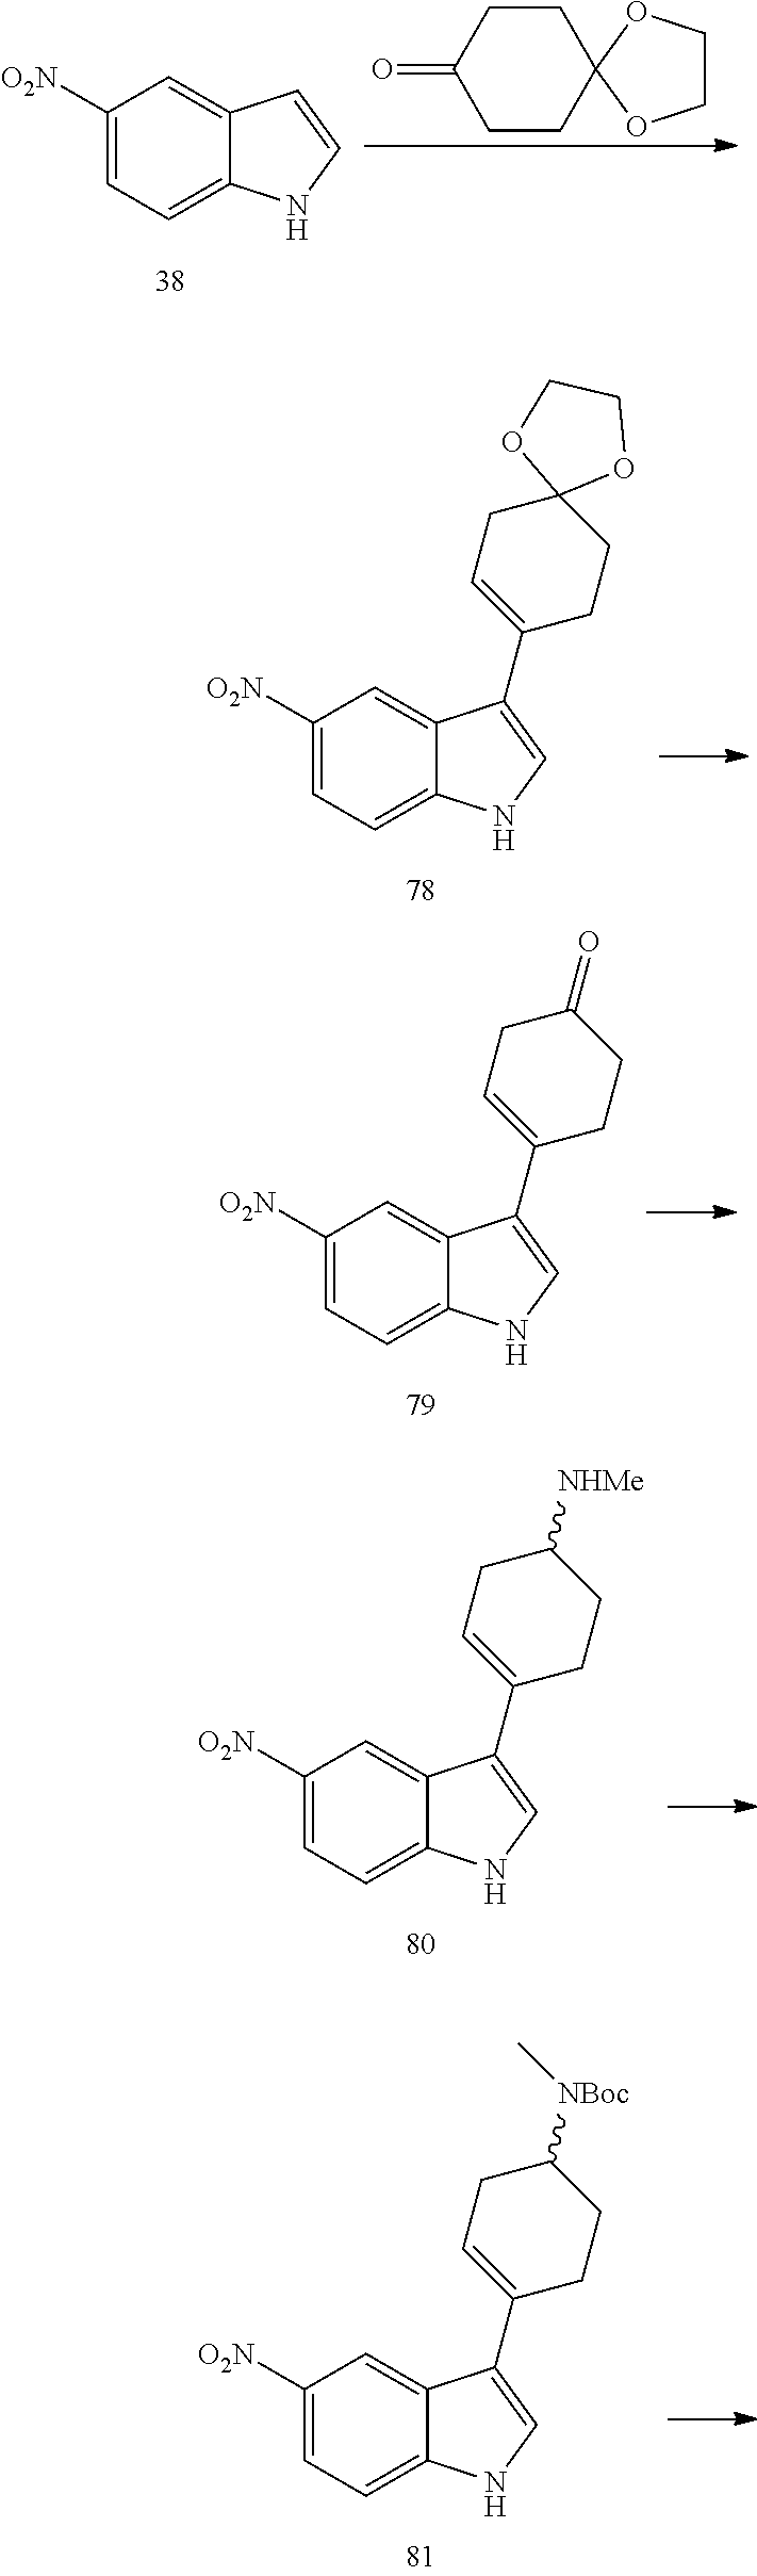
C1([O2N])=CC=C2C(=C1)C=CN2.C1CC(=O)CCC12OCCO2.C1([O2N])=CC=C2C(=C1)C(C1=CCC3(CC1)OCCO3)=CN2.C1([O2N])=CC=C2C(=C1)C(C1=CCC(=O)CC1)=CN2.C1([O2N])=CC=C2C(=C1)C(C1=CCC([NHMe])CC1)=CN2.C1([O2N])=CC=C2C(=C1)C(C1=CCC([NBoc]C)CC1)=CN2
